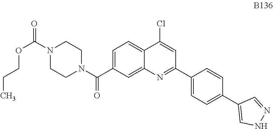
C1=C(C(N2CCN(C(=O)OCCC)CC2)=O)C=C2C(=C1)C(Cl)=CC(C1=CC=C(C3=CNN=C3)C=C1)=N2
